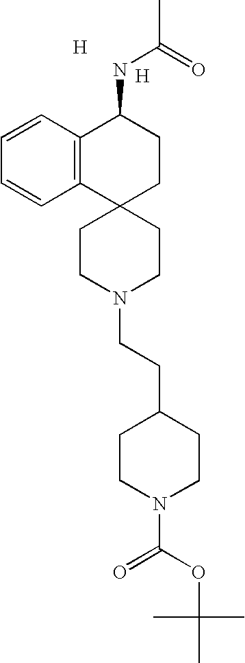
[H].C12=C(C3(CCC1NC(=O)C)CCN(CCC1CCN(C(OC(C)(C)C)=O)CC1)CC3)C=CC=C2.[H]
